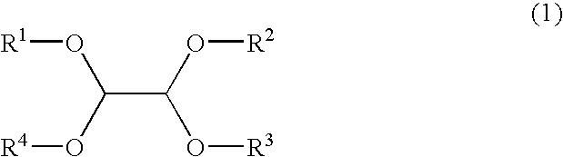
C(C(O[R2])O[R3])(O[R1])O[R4]
